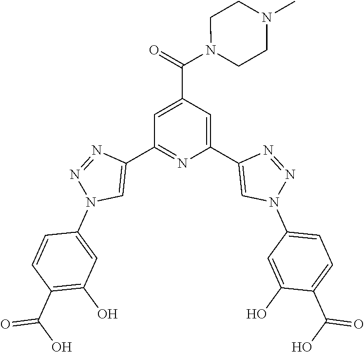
C1=C(C(=O)N2CCN(C)CC2)C=C(C2=CN(C3=CC=C(C(O)=O)C(O)=C3)N=N2)N=C1C1=CN(C2=CC(O)=C(C(O)=O)C=C2)N=N1
